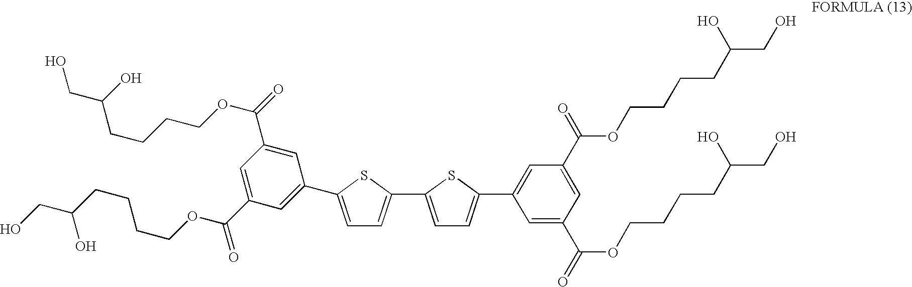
C1=C(C(OCCCCC(CO)O)=O)C=C(C(OCCCCC(CO)O)=O)C=C1C1=CC=C(C2=CC=C(C3=CC(C(=O)OCCCCC(CO)O)=CC(C(=O)OCCCCC(CO)O)=C3)S2)S1
